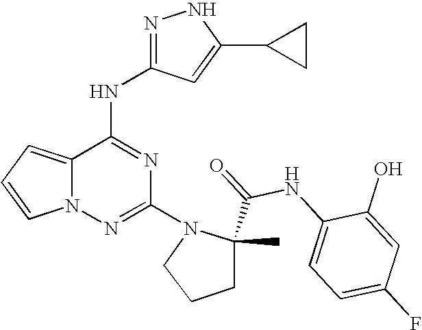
C1(N2CCCC2(C(=O)NC2=CC=C(F)C=C2O)C)=NN2C(=CC=C2)C(NC2=NNC(C3CC3)=C2)=N1
